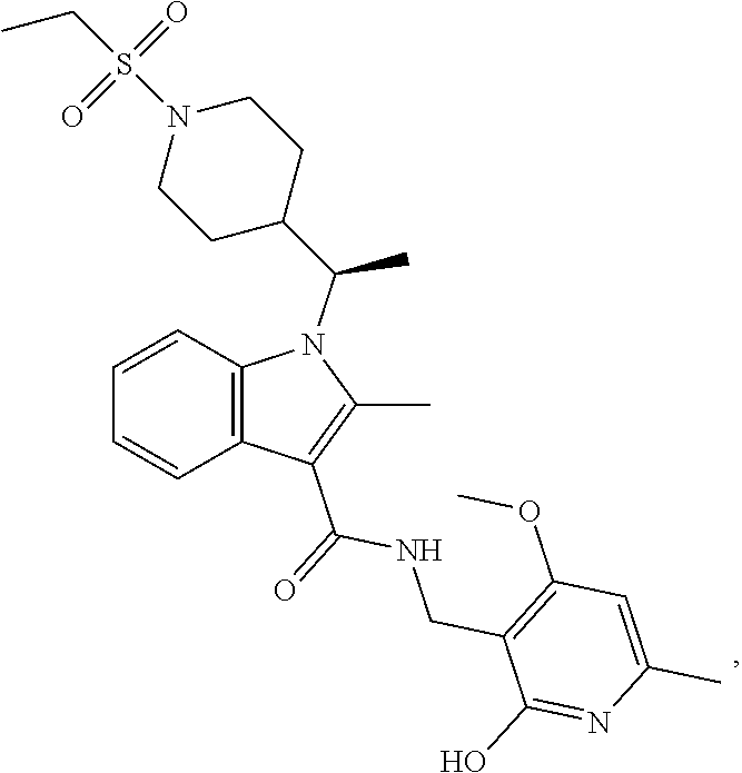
N(C(=O)C1=C(C)N(C(C2CCN(S(CC)(=O)=O)CC2)C)C2=C1C=CC=C2)CC1=C(OC)C=C(C)N=C1O
